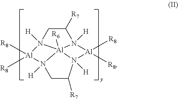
C1C([R7])N2([H])[Al]([R8])([R8])N3([H])C([R7])CN4([H])[Al]([R8])([R8])N1([H])[Al]234[R6]
